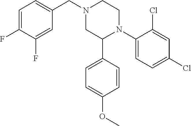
C1(N2CCN(CC3=CC=C(F)C(F)=C3)CC2C2=CC=C(OC)C=C2)=CC=C(Cl)C=C1Cl
